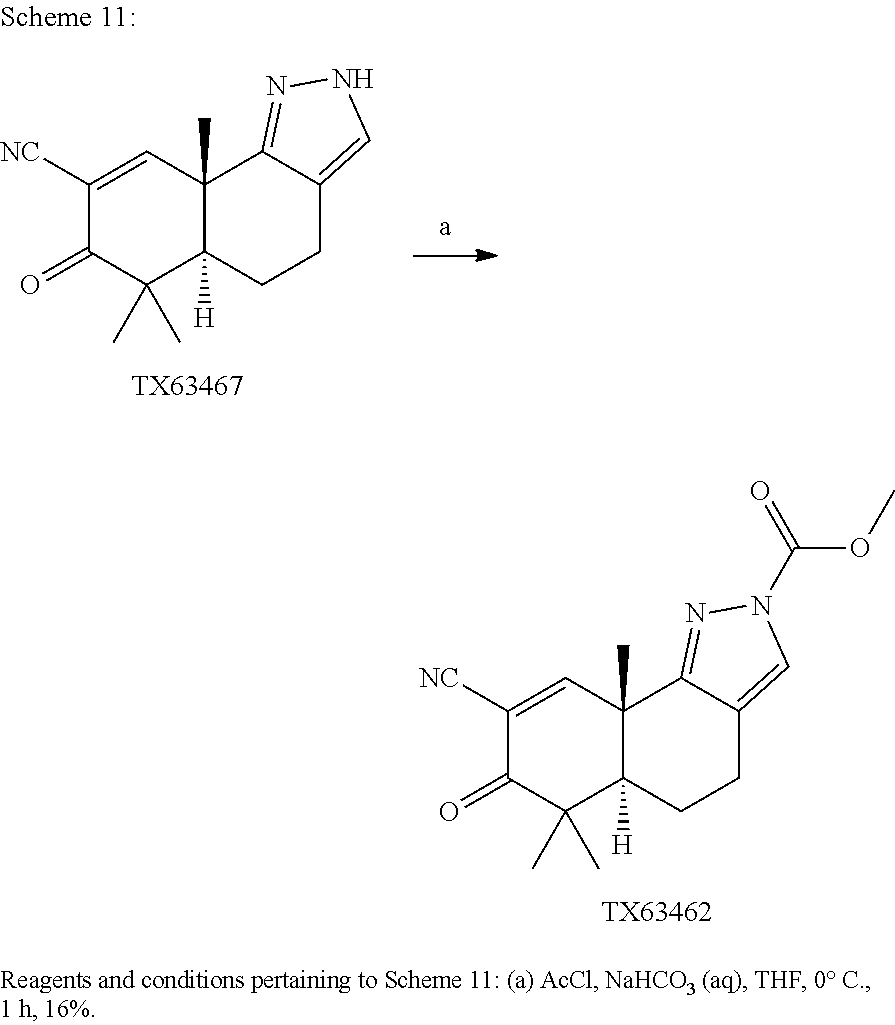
C1([NC])=CC2(C)C([H])(C(C)(C)C1=O)CCC1=CNN=C21.[TX63467].C1([NC])=CC2(C)C([H])(C(C)(C)C1=O)CCC1=CN(C(OC)=O)N=C21.[TX63462]
